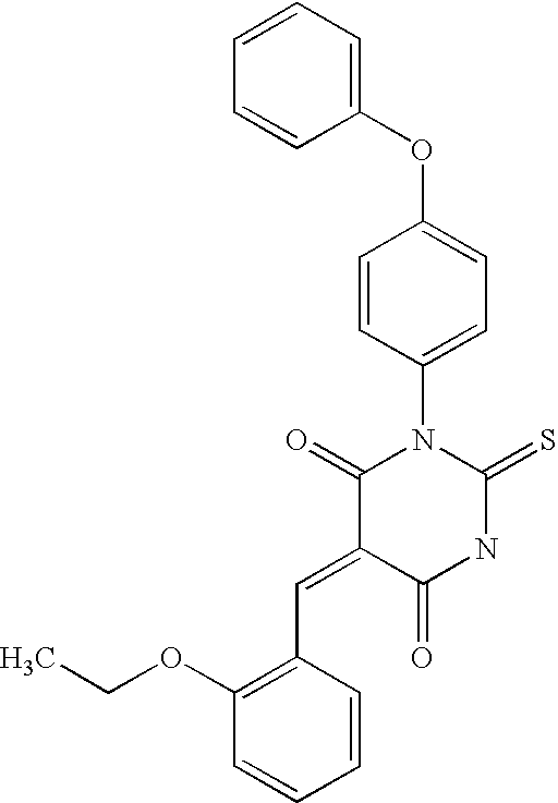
O=C1C(=CC2=C(OCC)C=CC=C2)C(=O)N(C2=CC=C(OC3=CC=CC=C3)C=C2)C(=S)N1
